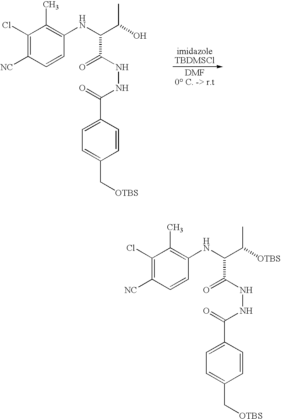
C1(Cl)=C([NC])C=CC(NC(C(O)C)C(NNC(C2=CC=C(C[OTBS])C=C2)=O)=O)=C1C.C1(Cl)=C([NC])C=CC(NC(C([OTBS])C)C(NNC(C2=CC=C(C[OTBS])C=C2)=O)=O)=C1C
